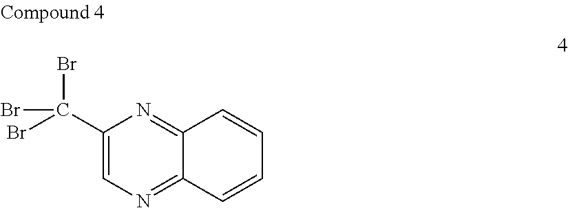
C1(C(Br)(Br)Br)=CN=C2C(=N1)C=CC=C2
